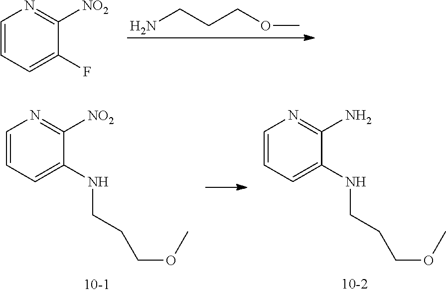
NCCCOC.C1=CC=C(F)C([NO2])=N1.C1=CC=C(NCCCOC)C([NO2])=N1.C1=CC=C(NCCCOC)C(N)=N1
